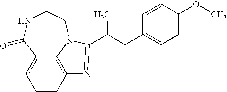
C1=CC2=C3C(=C1)C(=O)NCCN3C(C(CC1=CC=C(OC)C=C1)C)=N2
